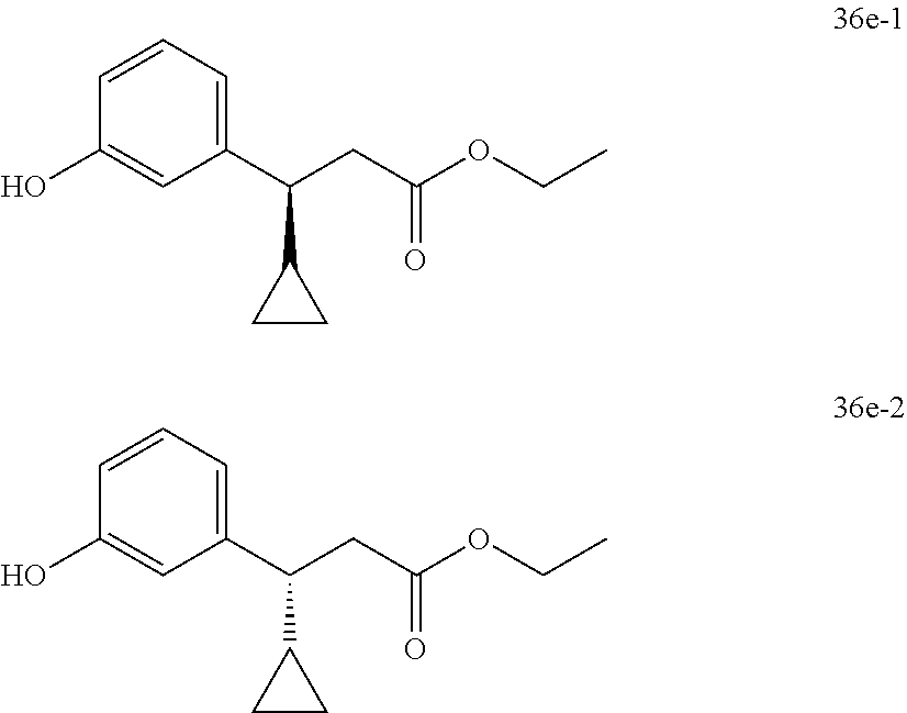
C1=CC=C(C(CC(OCC)=O)C2CC2)C=C1O.C1=CC=C(C(CC(OCC)=O)C2CC2)C=C1O
